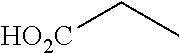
[HO2C]CC
